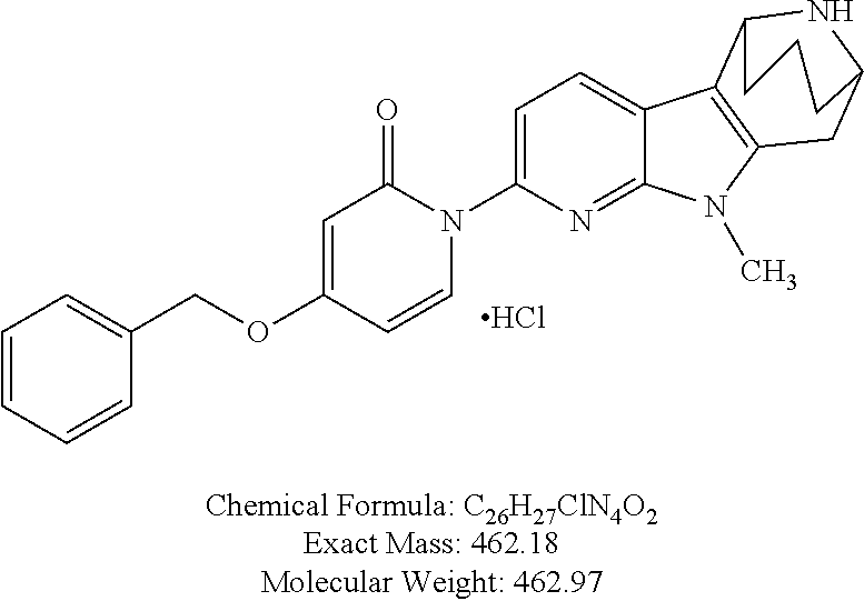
C1=CC=CC(COC2=CC(=O)N(C3=CC=C4C(=N3)N(C)C3=C4C4NC(C3)CCC4)C=C2)=C1.Cl
